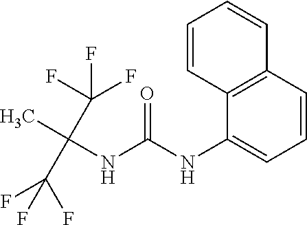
O=C(NC1=CC=CC2=C1C=CC=C2)NC(C)(C(F)(F)F)C(F)(F)F
